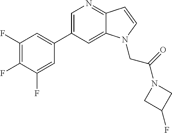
C1=C(C2=CC(F)=C(F)C(F)=C2)C=C2C(=N1)C=CN2CC(N1CC(F)C1)=O
